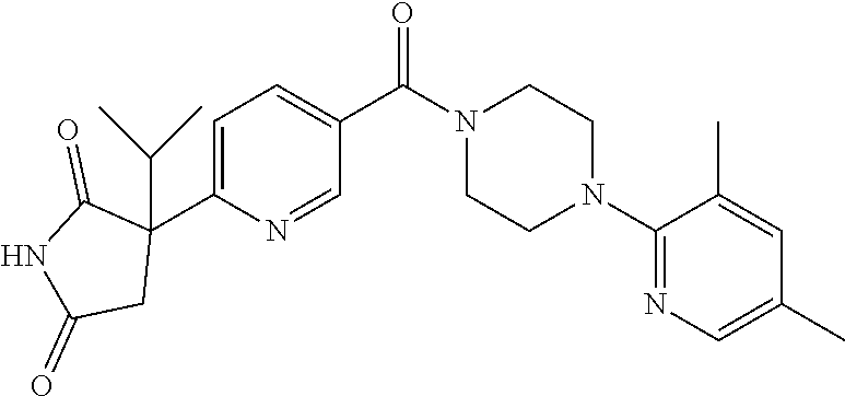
C1=C(C2(C(C)C)C(=O)NC(=O)C2)N=CC(C(N2CCN(C3=NC=C(C)C=C3C)CC2)=O)=C1
